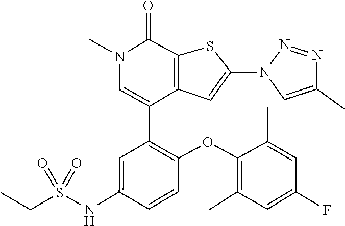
C1(C)=C(OC2=C(C3=CN(C)C(=O)C4=C3C=C(N3C=C(C)N=N3)S4)C=C(NS(CC)(=O)=O)C=C2)C(C)=CC(F)=C1
